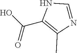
O=C(O)C1=C(C)N=CN1
